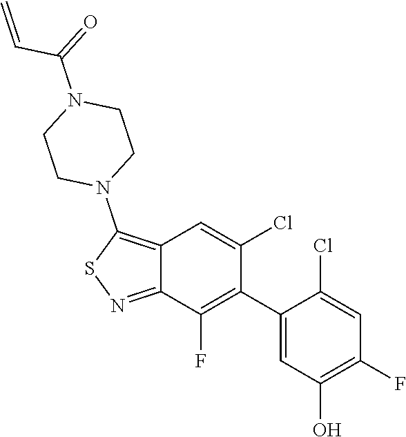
C1(C2=C(F)C3=NSC(N4CCN(C(C=C)=O)CC4)=C3C=C2Cl)=CC(O)=C(F)C=C1Cl
